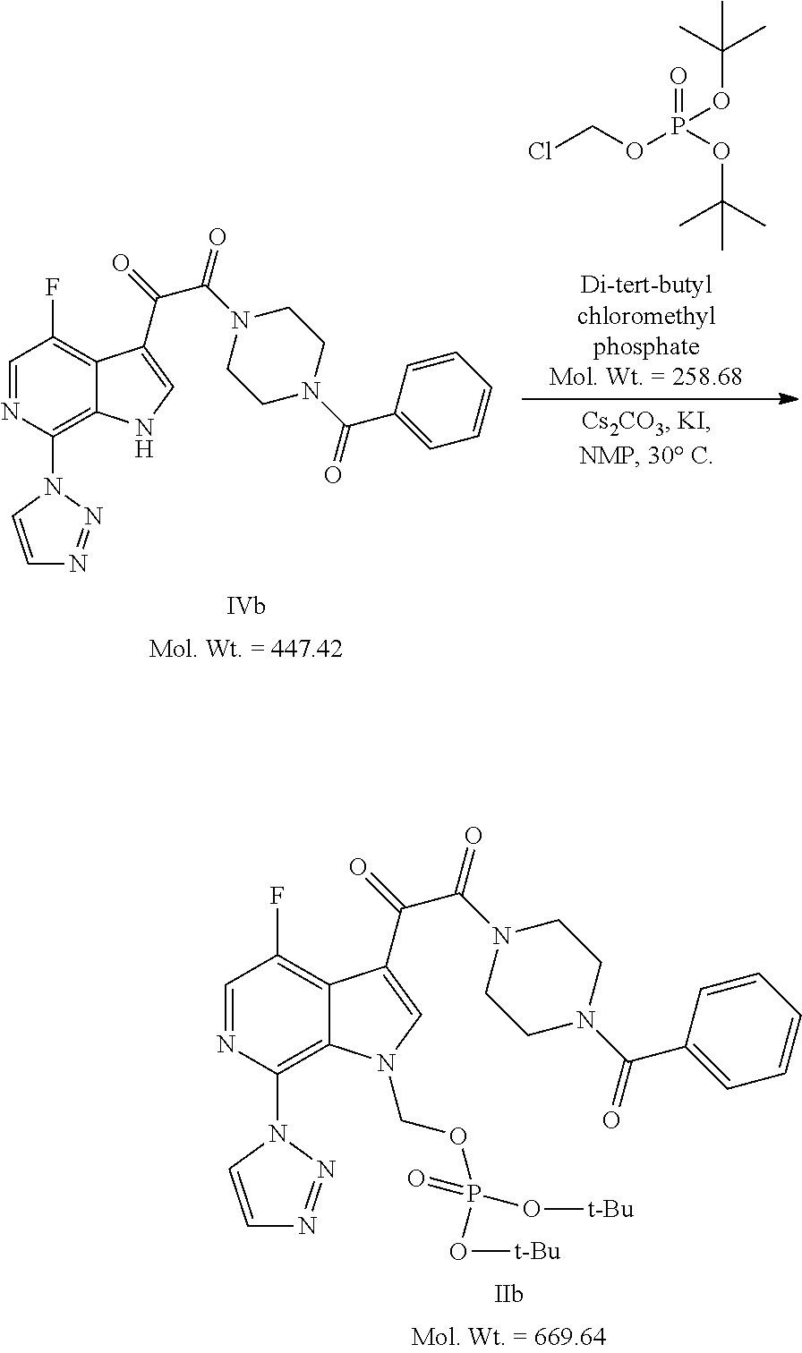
C1=NC(N2C=CN=N2)=C2C(=C1F)C(C(=O)C(N1CCN(C(C3=CC=CC=C3)=O)CC1)=O)=CN2COP(O[t-Bu])(O[t-Bu])=O.ClCOP(=O)(OC(C)(C)C)OC(C)(C)C.C1=NC(N2N=NC=C2)=C2C(=C1F)C(C(=O)C(N1CCN(C(C3=CC=CC=C3)=O)CC1)=O)=CN2
